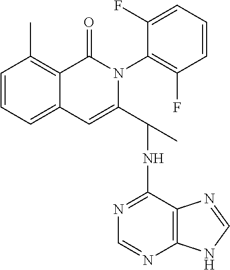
C1=CC=C2C(=C1C)C(=O)N(C1=C(F)C=CC=C1F)C(C(NC1=NC=NC3=C1N=CN3)C)=C2
